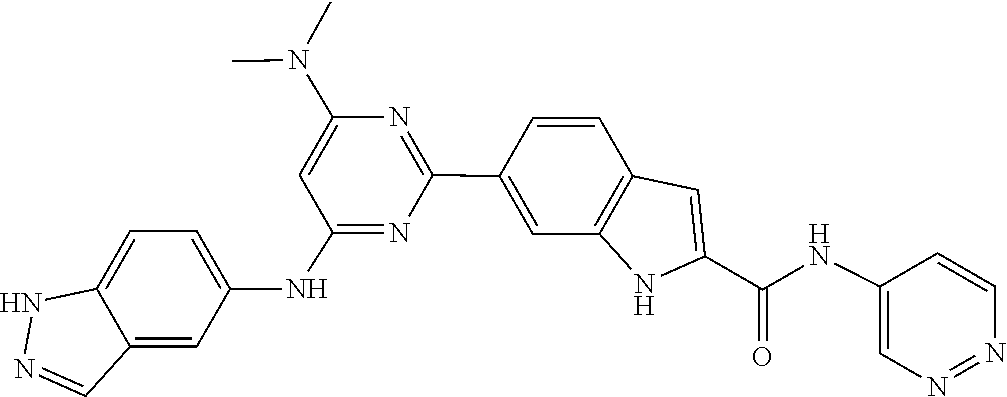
N1=NC=CC(NC(C2=CC3=C(N2)C=C(C2=NC(N(C)C)=CC(NC4=CC=C5NN=CC5=C4)=N2)C=C3)=O)=C1
